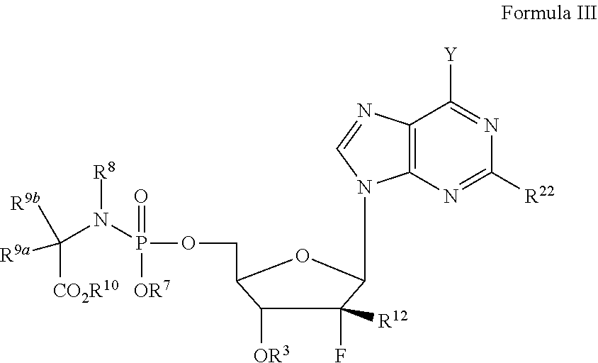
N1=C([Y])C2=C(N=C1[R22])N(C1C(F)([R12])C([OR3])C(COP(=O)([OR7])N(C([CO2R10])([R9a])[R9b])[R8])O1)C=N2
